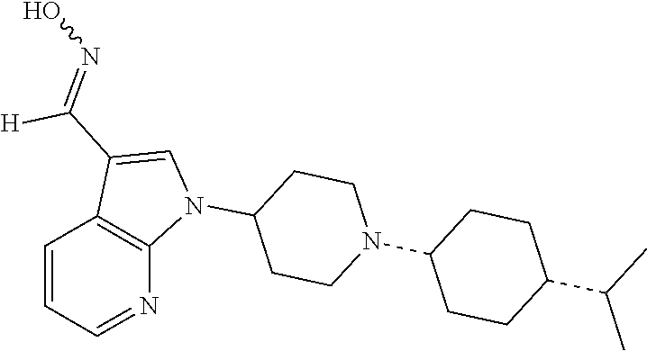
N1(C2CCN(C3CCC(C(C)C)CC3)CC2)C=C(C([H])=NO)C2=C1N=CC=C2
